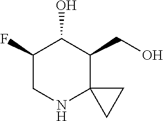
OCC1C2(NCC(F)C1O)CC2
